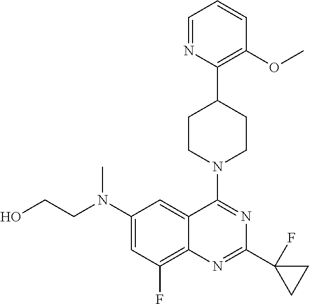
C12=C(F)C=C(N(CCO)C)C=C1C(N1CCC(C3=C(OC)C=CC=N3)CC1)=NC(C1(F)CC1)=N2
